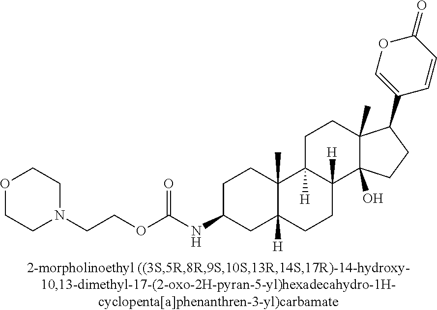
C1CC2(C)C([H])(CC1NC(OCCN1CCOCC1)=O)CCC1([H])C2([H])CCC2(C)C1(O)CCC2C1=COC(=O)C=C1
